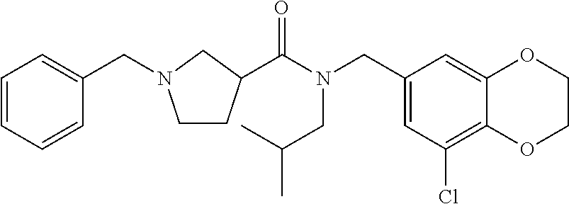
C1=CC=CC(CN2CCC(C(N(CC(C)C)CC3=CC(Cl)=C4C(=C3)OCCO4)=O)C2)=C1
